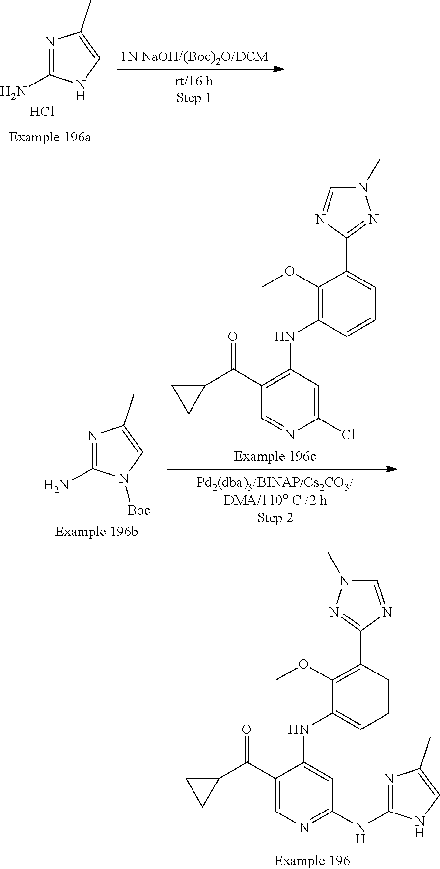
C1(C(C2CC2)=O)=CN=C(NC2=NC(C)=CN2)C=C1NC1=CC=CC(C2=NN(C)C=N2)=C1OC.N1=C(N)NC=C1C.Cl.N1=C(N)N([Boc])C=C1C.C1(C(C2CC2)=O)=C(NC2=C(OC)C(C3=NN(C)C=N3)=CC=C2)C=C(Cl)N=C1
